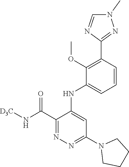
C1=CC(C2=NN(C)C=N2)=C(OC)C(NC2=CC(N3CCCC3)=NN=C2C(N[D3C])=O)=C1
